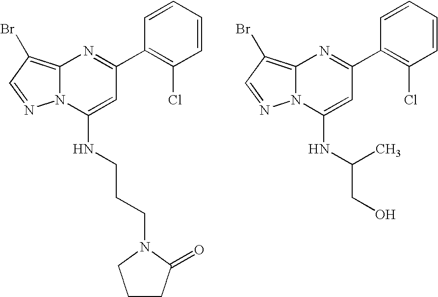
C1(C2=C(Cl)C=CC=C2)=NC2=C(Br)C=NN2C(NCCCN2C(=O)CCC2)=C1.C1(C2=C(Cl)C=CC=C2)=NC2=C(Br)C=NN2C(NC(CO)C)=C1
